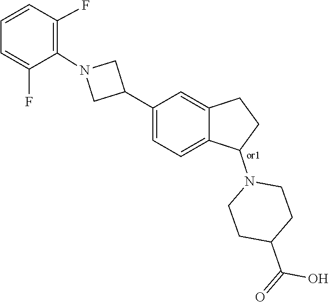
C1(C(=O)O)CCN(C2CCC3=CC(C4CN(C5=C(F)C=CC=C5F)C4)=CC=C32)CC1
